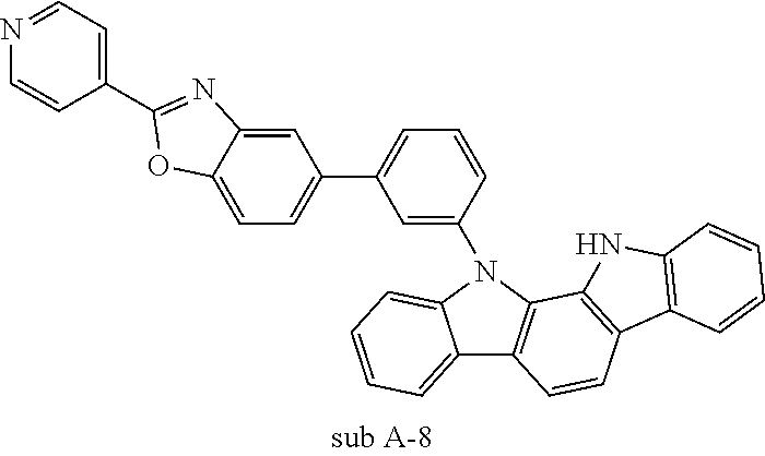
C12=CC=CC=C1N(C1=CC(C3=CC=C4C(=C3)N=C(C3=CC=NC=C3)O4)=CC=C1)C1=C2C=CC2=C1NC1=C2C=CC=C1
